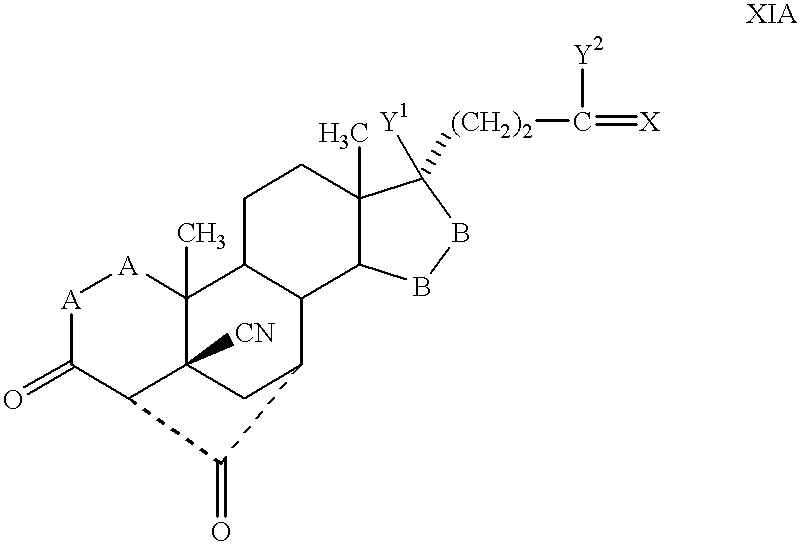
[A]1C(=O)C2C3([CN])C(C)([A]1)C1C(C(C3)C2=O)C2C(C)(CC1)C([Y1])([(CH2)2]C([Y2])=[X])BB2
